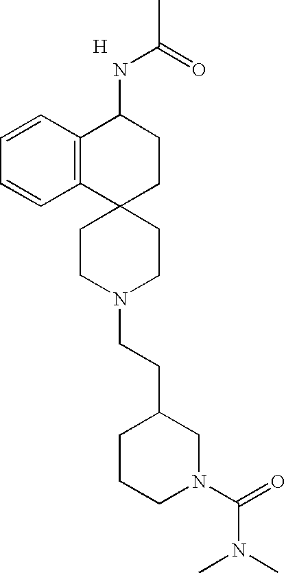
[H].C12=C(C=CC=C1)C(NC(C)=O)CCC21CCN(CCC2CN(C(=O)N(C)C)CCC2)CC1
